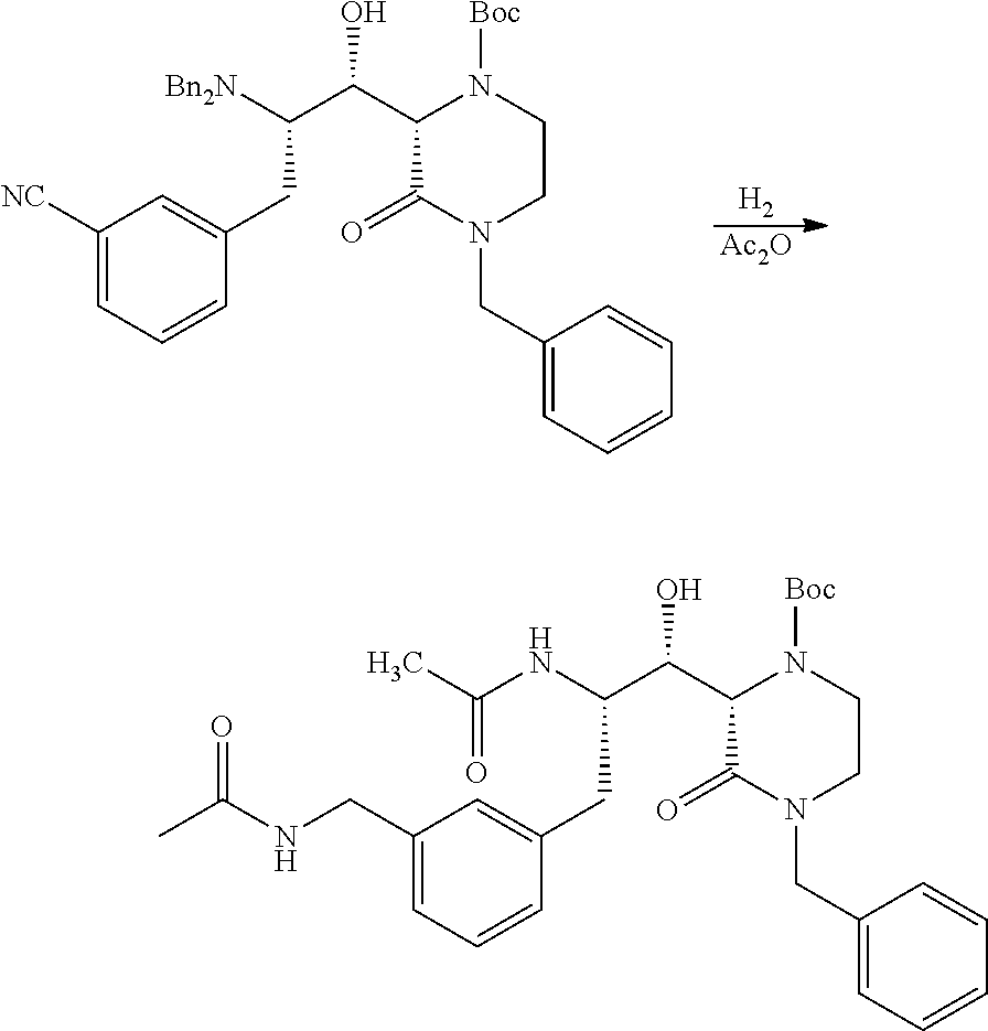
[H2].[Ac2O].C1=CC=C([NC])C=C1CC(C(C1C(=O)N(CC2=CC=CC=C2)CCN1[Boc])O)[Bn2N].C1=CC=C(CNC(C)=O)C=C1CC(C(C1C(=O)N(CC2=CC=CC=C2)CCN1[Boc])O)NC(C)=O
